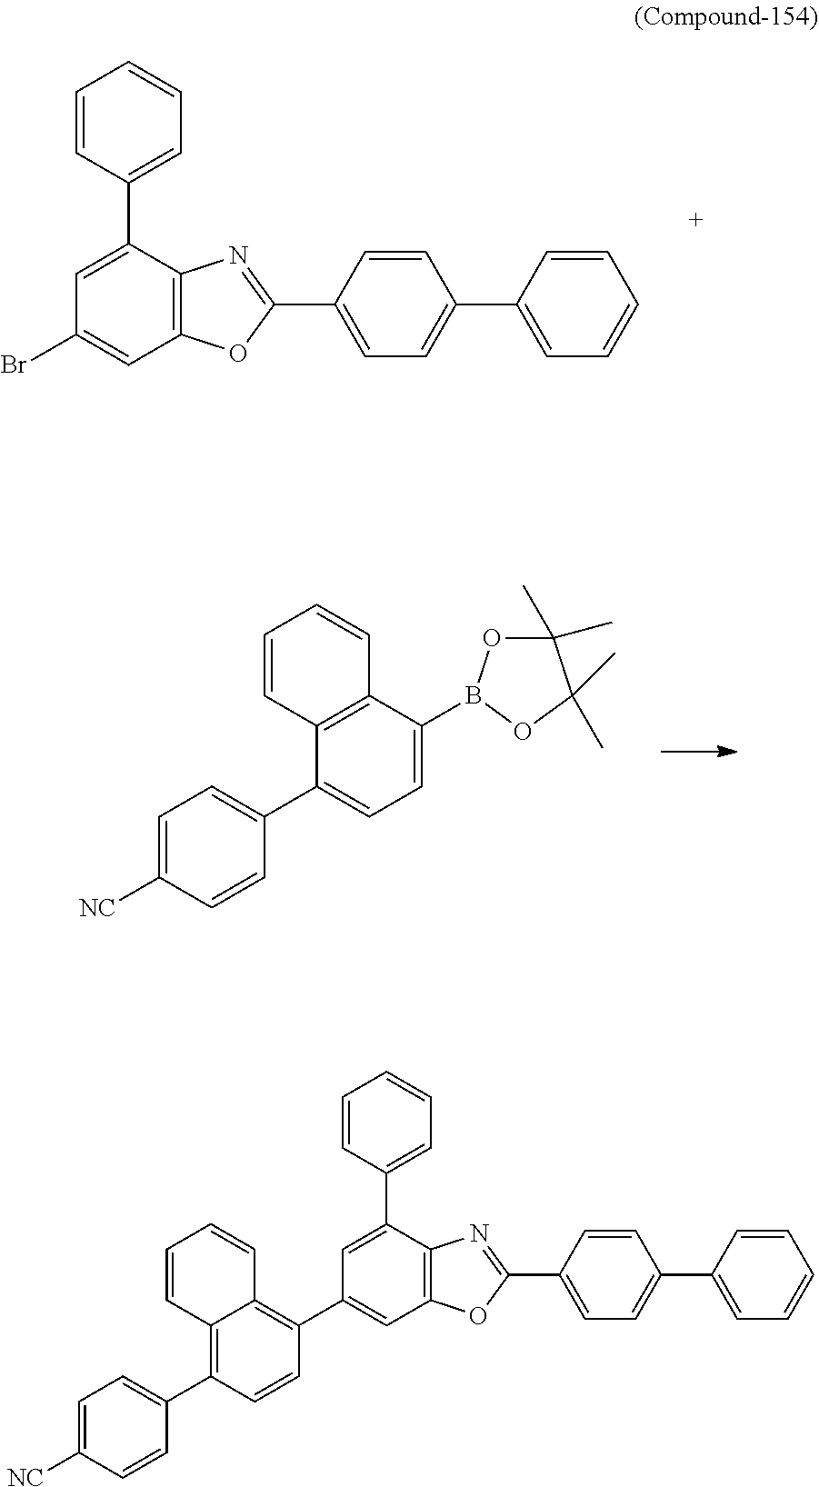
C1=C([NC])C=CC(C2=CC=C(B3OC(C)(C)C(C)(C)O3)C3=C2C=CC=C3)=C1.C1=CC(C2=CC(Br)=CC3=C2N=C(C2=CC=C(C4=CC=CC=C4)C=C2)O3)=CC=C1.C1(C2=NC3=C(O2)C=C(C2=C4C(=C(C5=CC=C([NC])C=C5)C=C2)C=CC=C4)C=C3C2=CC=CC=C2)=CC=C(C2=CC=CC=C2)C=C1
